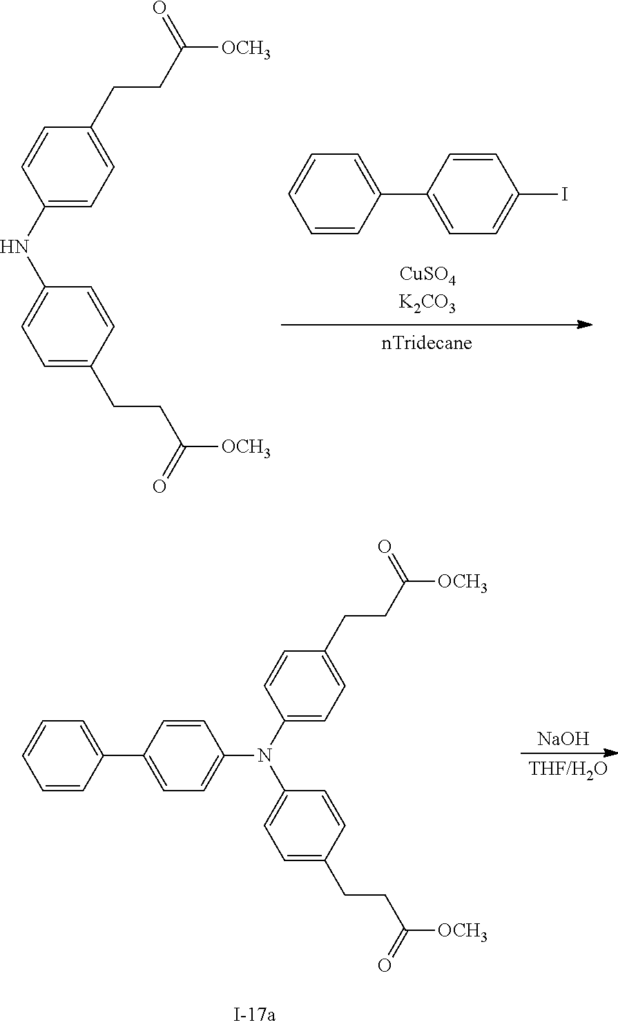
C([OCH3])(CCC1=CC=C(NC2=CC=C(CCC(=O)[OCH3])C=C2)C=C1)=O.C1=CC(C2=CC=CC=C2)=CC=C1I.C([OCH3])(CCC1=CC=C(N(C2=CC=C(CCC(=O)[OCH3])C=C2)C2=CC=C(C3=CC=CC=C3)C=C2)C=C1)=O.[NaOH]
